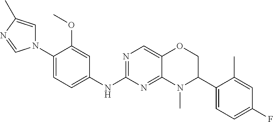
C1(N2C=C(C)N=C2)=CC=C(NC2=NC=C3C(=N2)N(C)C(C2=CC=C(F)C=C2C)CO3)C=C1OC
